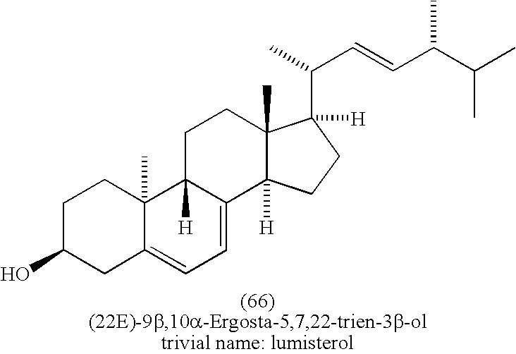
C1C(O)CC2=CC=C3C([H])(C2(C)C1)CCC1(C)C3([H])CCC1([H])C(C)C=CC(C(C)C)C
